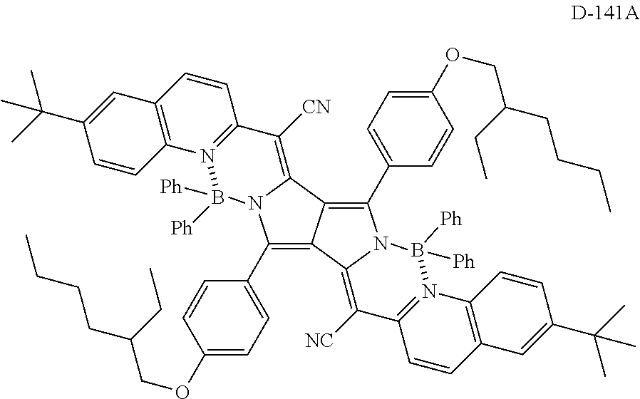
C12=C(C3=CC=C(OCC(CC)CCCC)C=C3)N3C(=C([CN])C4=N(C5=C(C=C4)C=C(C(C)(C)C)C=C5)B3([Ph])[Ph])C1=C(C1=CC=C(OCC(CCCC)CC)C=C1)N1C2=C([NC])C2=N(C3=C(C=C2)C=C(C(C)(C)C)C=C3)B1([Ph])[Ph]
